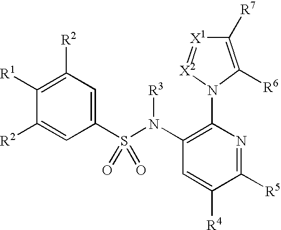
C1([R1])=C([R2])C=C(S(N(C2=C(N3C([R6])=C([R7])[X1]=[X2]3)N=C([R5])C([R4])=C2)[R3])(=O)=O)C=C1[R2]
